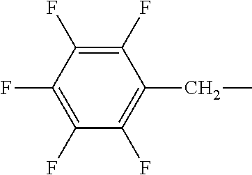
FC1=C(F)C(F)=C(CC)C(F)=C1F
